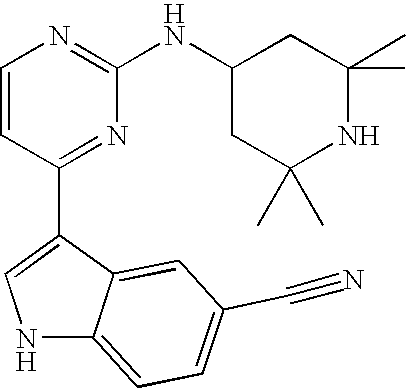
C1=CC(C2=CNC3=CC=C(C#N)C=C23)=NC(NC2CC(C)(C)NC(C)(C)C2)=N1
